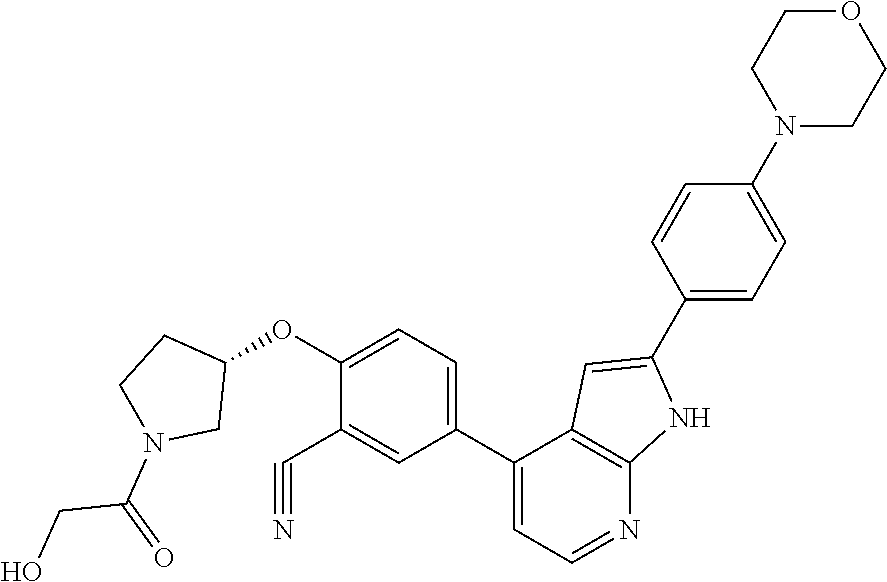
C1(C2=CC=NC3=C2C=C(C2=CC=C(N4CCOCC4)C=C2)N3)=CC=C(OC2CCN(C(=O)CO)C2)C(C#N)=C1
